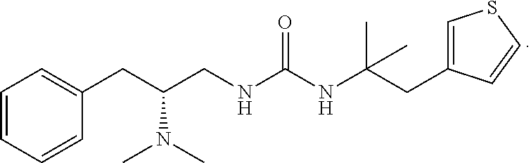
C1=CC=CC(CC(CNC(NC(CC2=CSC=C2)(C)C)=O)N(C)C)=C1
